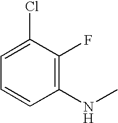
C1=C(Cl)C(F)=C(NC)C=C1
